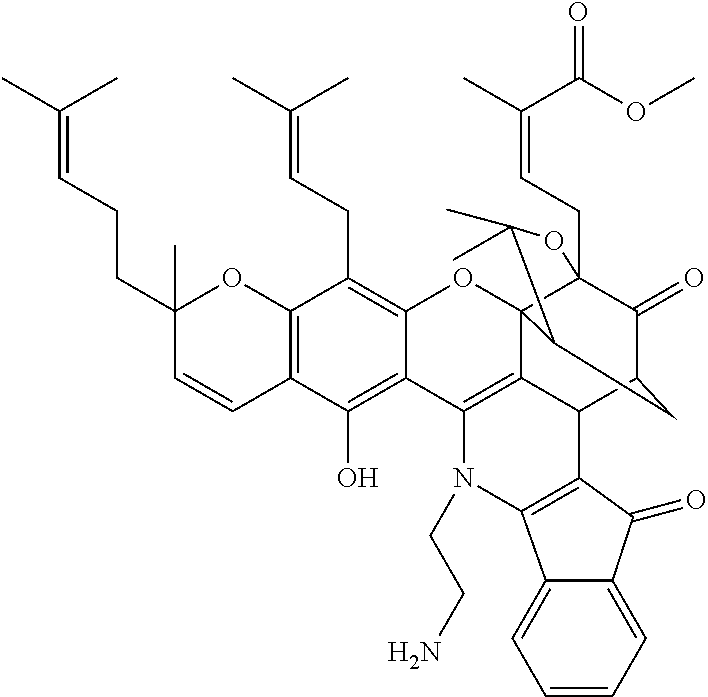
C12=C(C=CC(CCC=C(C)C)(C)O1)C(O)=C1C(=C2CC=C(C)C)OC23C4(CC=C(C)C(OC)=O)C(=O)C(CC2C(C)(C)O4)C2C3=C1N(CCN)C1=C2C(=O)C2=CC=CC=C21
